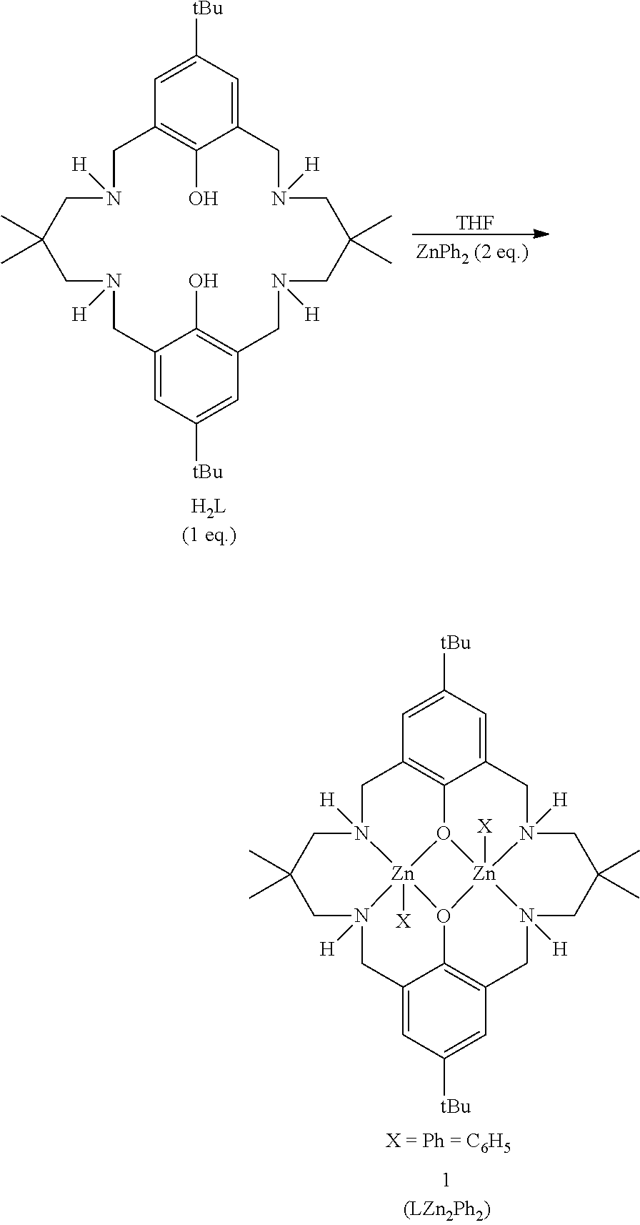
C1=C([tBu])C=C2C(O)=C1CN([H])CC(C)(C)CN([H])CC1=CC([tBu])=CC(=C1O)CN([H])CC(C)(C)CN([H])C2.[THF].C1=C([tBu])C=C2C3=C1CN1([H])CC(C)(C)CN4([H])CC5=CC([tBu])=CC6=C5O5[Zn]14([X])O3[Zn]51([X])N([H])(C2)CC(C)(C)CN1([H])C6
